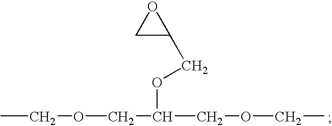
CCOCC(COCC)OCC1CO1
